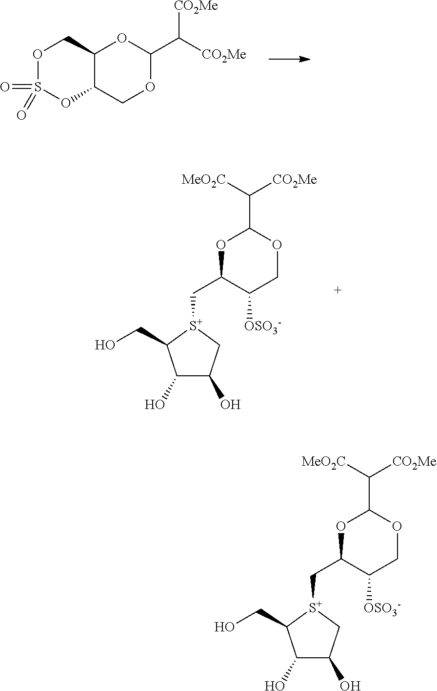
O1S(=O)(=O)OC2C(C1)OC(C([CO2Me])[CO2Me])OC2.C([CO2Me])([MeO2C])C1OC(C[S+]2C(CO)C(O)C(O)C2)C([OSO3-])CO1.C([CO2Me])([MeO2C])C1OC(C[S+]2C(CO)C(O)C(O)C2)C([OSO3-])CO1
